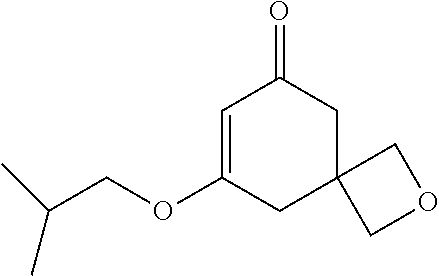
C1=C(OCC(C)C)CC2(CC1=O)COC2
